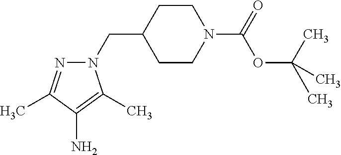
C1(CN2N=C(C)C(N)=C2C)CCN(C(=O)OC(C)(C)C)CC1
